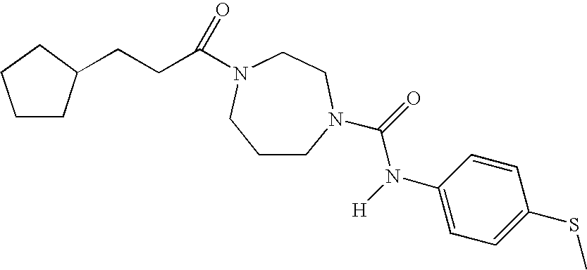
C1CN(C(=O)N([H])C2=CC=C(SC)C=C2)CCN(C(CCC2CCCC2)=O)C1
